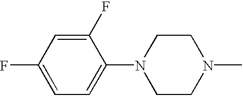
C1=C(F)C=C(F)C(N2CCN(C)CC2)=C1
